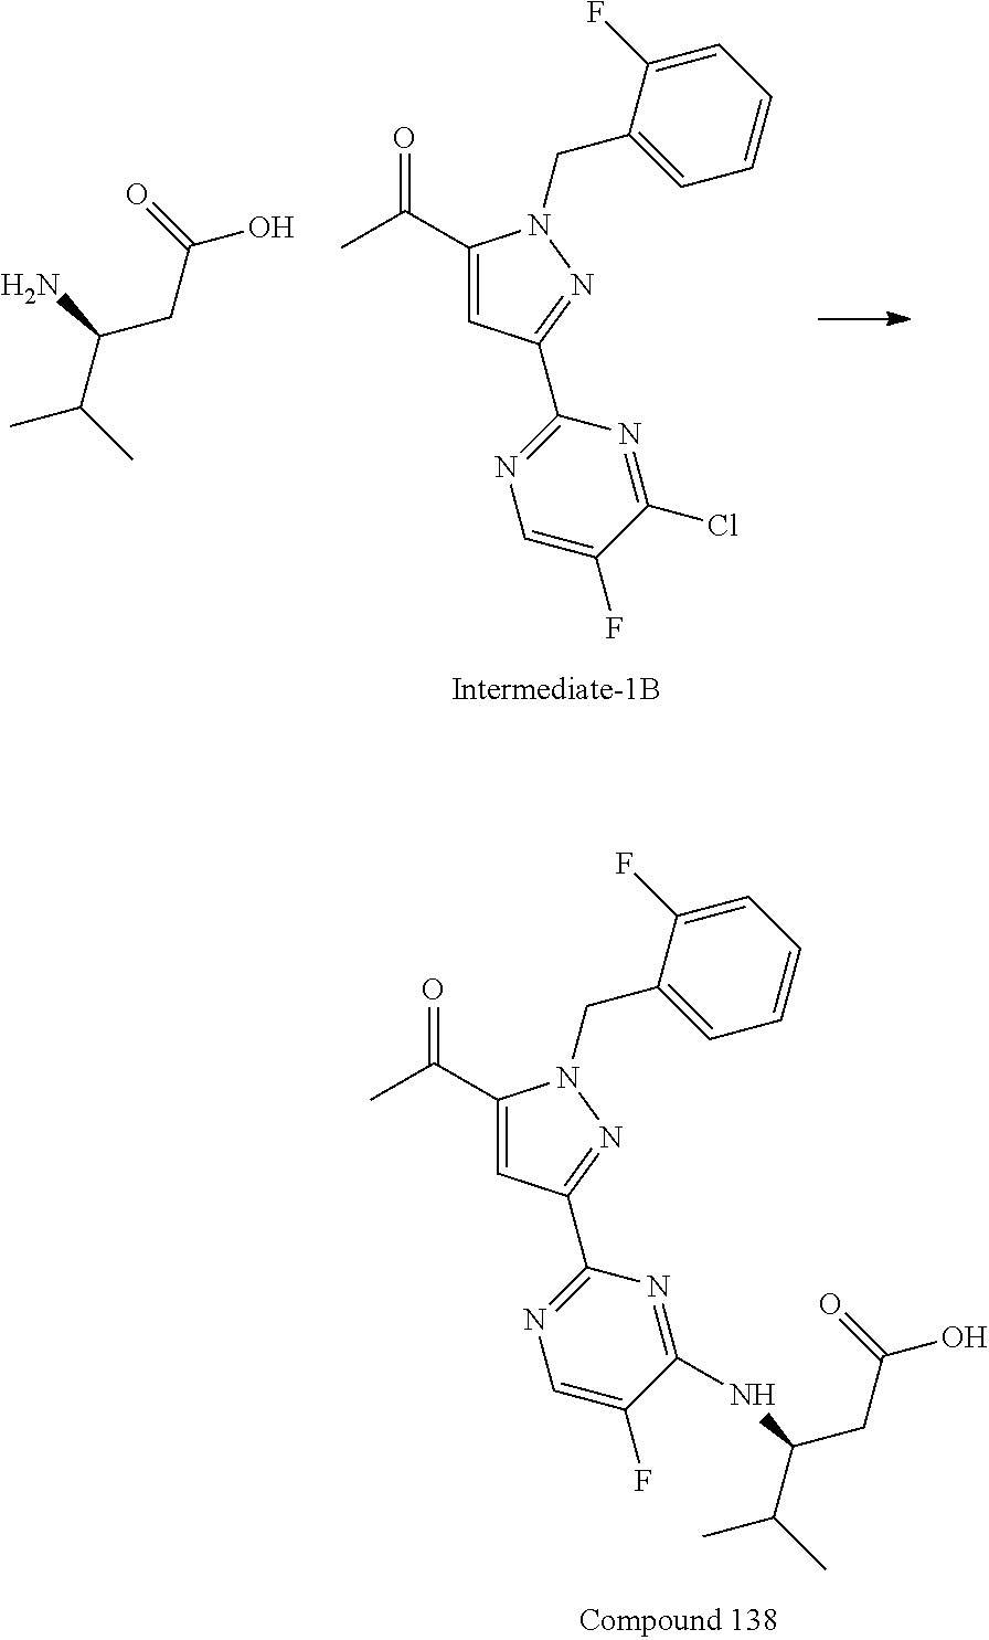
C(=O)(C)C1=CC(C2=NC=C(F)C(Cl)=N2)=NN1CC1=CC=CC=C1F.NC(C(C)C)CC(O)=O.C(=O)(C)C1=CC(C2=NC=C(F)C(NC(C(C)C)CC(O)=O)=N2)=NN1CC1=CC=CC=C1F
